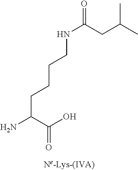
O=C(NCCCCC(N)C(O)=O)CC(C)C
